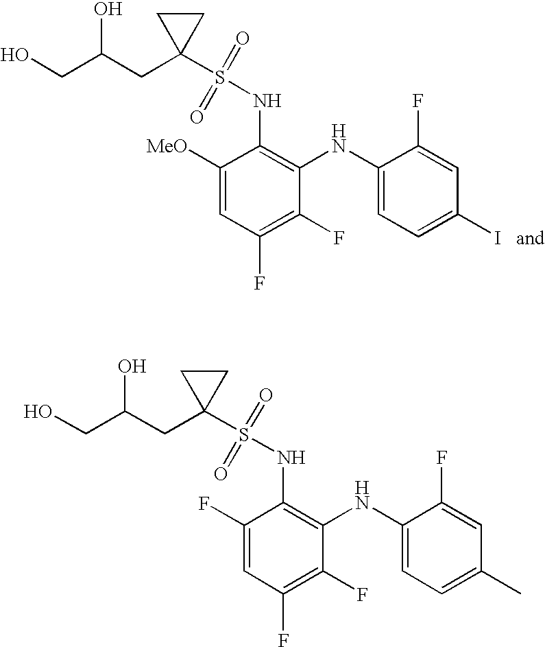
OCC(CC1(S(=O)(=O)NC2=C(NC3=CC=C(I)C=C3F)C(F)=C(F)C=C2[MeO])CC1)O.OCC(CC1(S(=O)(=O)NC2=C(NC3=CC=C(C)C=C3F)C(F)=C(F)C=C2F)CC1)O
